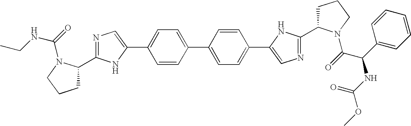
C1=CC(C2=CC=C(C3=CN=C(C4CCCN4C(=O)C(C4=CC=CC=C4)NC(OC)=O)N3)C=C2)=CC=C1C1=CN=C(C2CCCN2C(NCC)=O)N1
